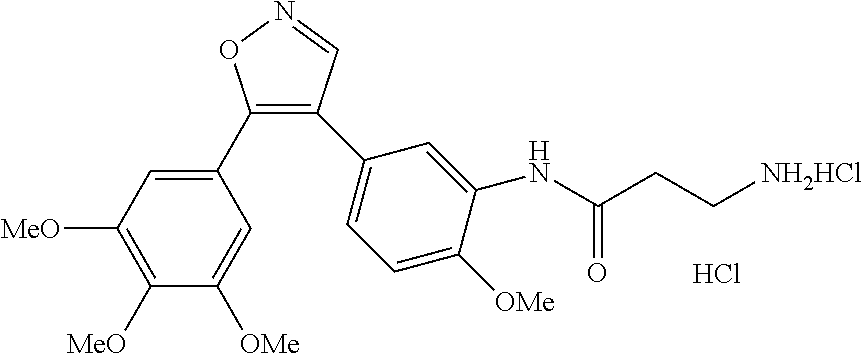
C1(C2=CC([MeO])=C([MeO])C([OMe])=C2)=C(C2=CC=C([OMe])C(NC(CC[NH2HCl])=O)=C2)C=NO1.Cl
